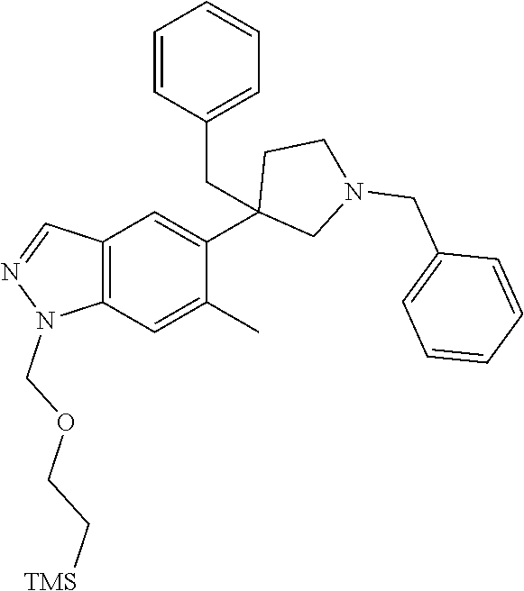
C12=C(C=C(C)C(C3(CC4=CC=CC=C4)CN(CC4=CC=CC=C4)CC3)=C1)N(COCC[TMS])N=C2
